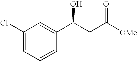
C1(Cl)=CC=CC(C(CC([OMe])=O)O)=C1
